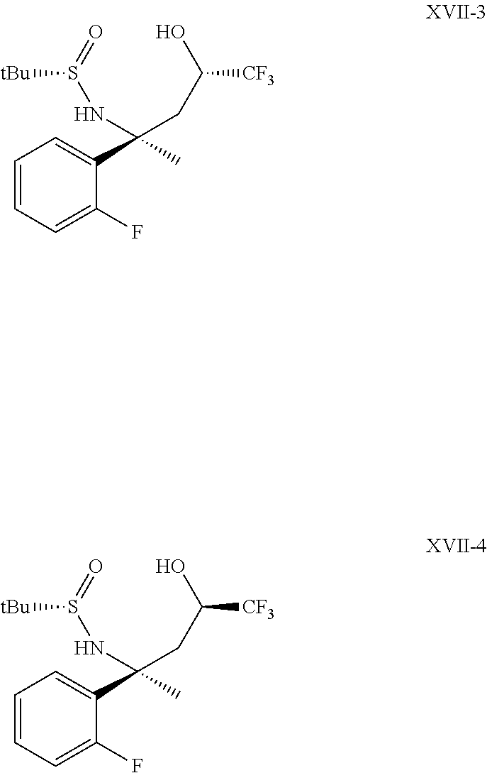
C1=CC=C(F)C(C(C)(NS(=O)[tBu])CC(O)[CF3])=C1.C1=CC=C(F)C(C(C)(NS(=O)[tBu])CC(O)[CF3])=C1
